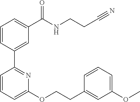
C1=CC(C2=NC(OCCC3=CC(OC)=CC=C3)=CC=C2)=CC(C(NCCC#N)=O)=C1
